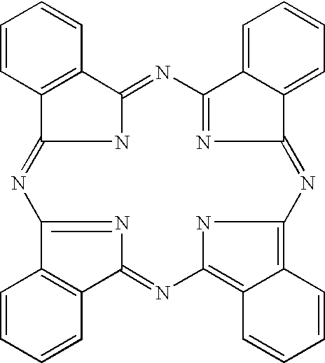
C1=CC2=C(C=C1)C1=NC3=NC(=NC4=C5C=CC=CC5=C(N4)N=C4N=C(C5=C4C=CC=C5)N=C2N1)C1=CC=CC=C13
